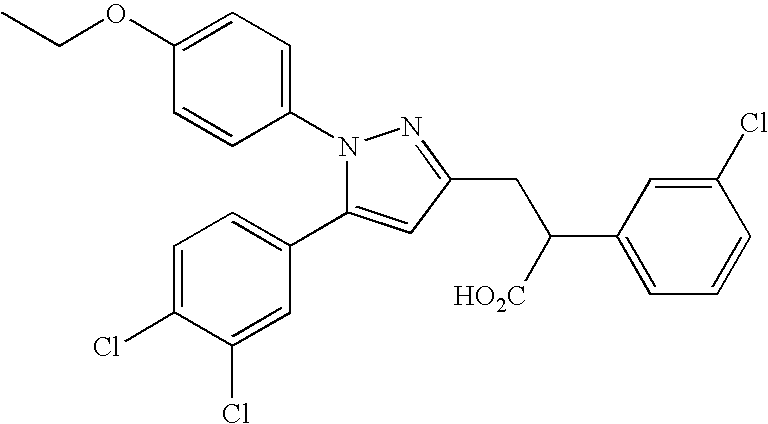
N1(C2=CC=C(OCC)C=C2)C(C2=CC=C(Cl)C(Cl)=C2)=CC(CC([HO2C])C2=CC=CC(Cl)=C2)=N1
